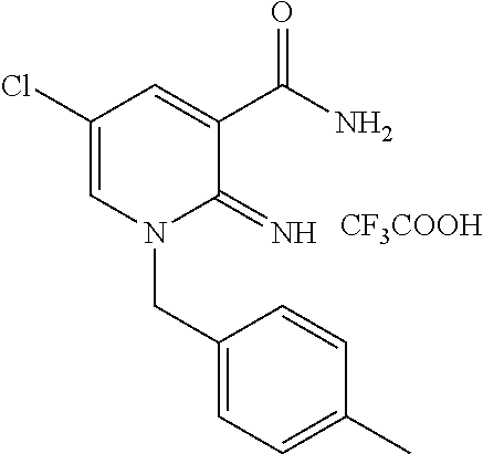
C1(Cl)=CN(CC2=CC=C(C)C=C2)C(=N)C(C(N)=O)=C1.[CF3COOH]
